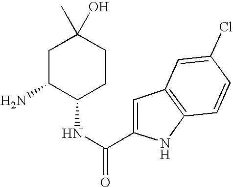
C(NC1CCC(O)(C)CC1N)(=O)C1=CC2=C(N1)C=CC(Cl)=C2
